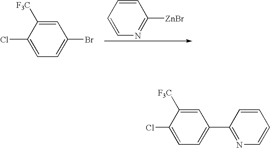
C1=CC=CN=C1[ZnBr].C1=C([F3C])C(Cl)=CC=C1Br.C1=C([F3C])C(Cl)=CC=C1C1=NC=CC=C1
